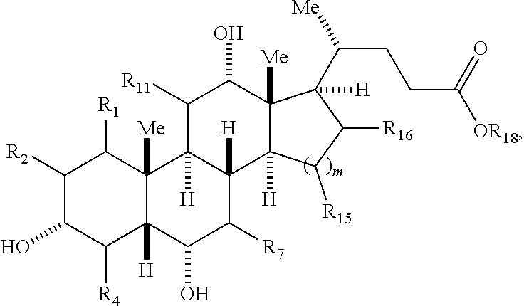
C1([R2])C(O)C([R4])C2([H])C([Me])(C1[R1])C1([H])C([H])(C([R7])C2O)C2([H])C([Me])(C(O)C1[R11])C(C([Me])CCC([OR18])=O)([H])C([R16])C2[R15]
